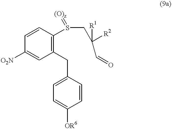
C1([O2N])=CC(CC2=CC=C([OR6])C=C2)=C(S(CC(C=O)([R2])[R1])=[(O)z])C=C1
